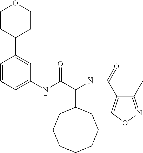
C(C1CCCCCCC1)(NC(C1=CON=C1C)=O)C(=O)NC1=CC=CC(C2CCOCC2)=C1
